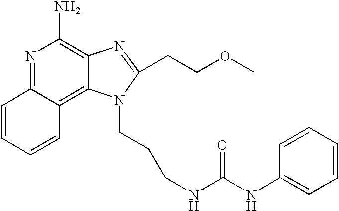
N1=C2C(=C3C(=C1N)N=C(CCOC)N3CCCNC(NC1=CC=CC=C1)=O)C=CC=C2
